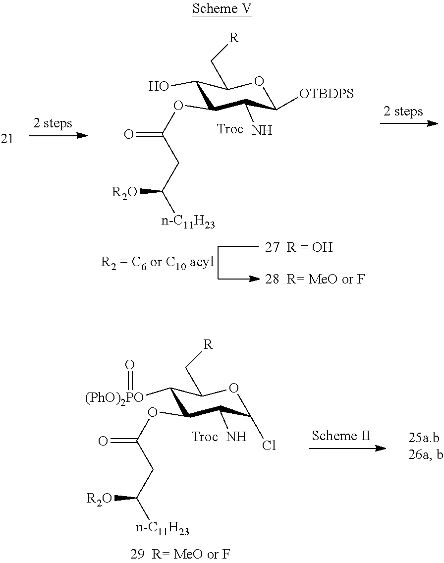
C1(O)C(OC(=O)CC([n-C11H23])[R2O])C(N)C([OTBDPS])OC1C[R].C1([(PhO)2PO]=O)C(OC(=O)CC([n-C11H23])[R2O])C(N)C(Cl)OC1C[R]
